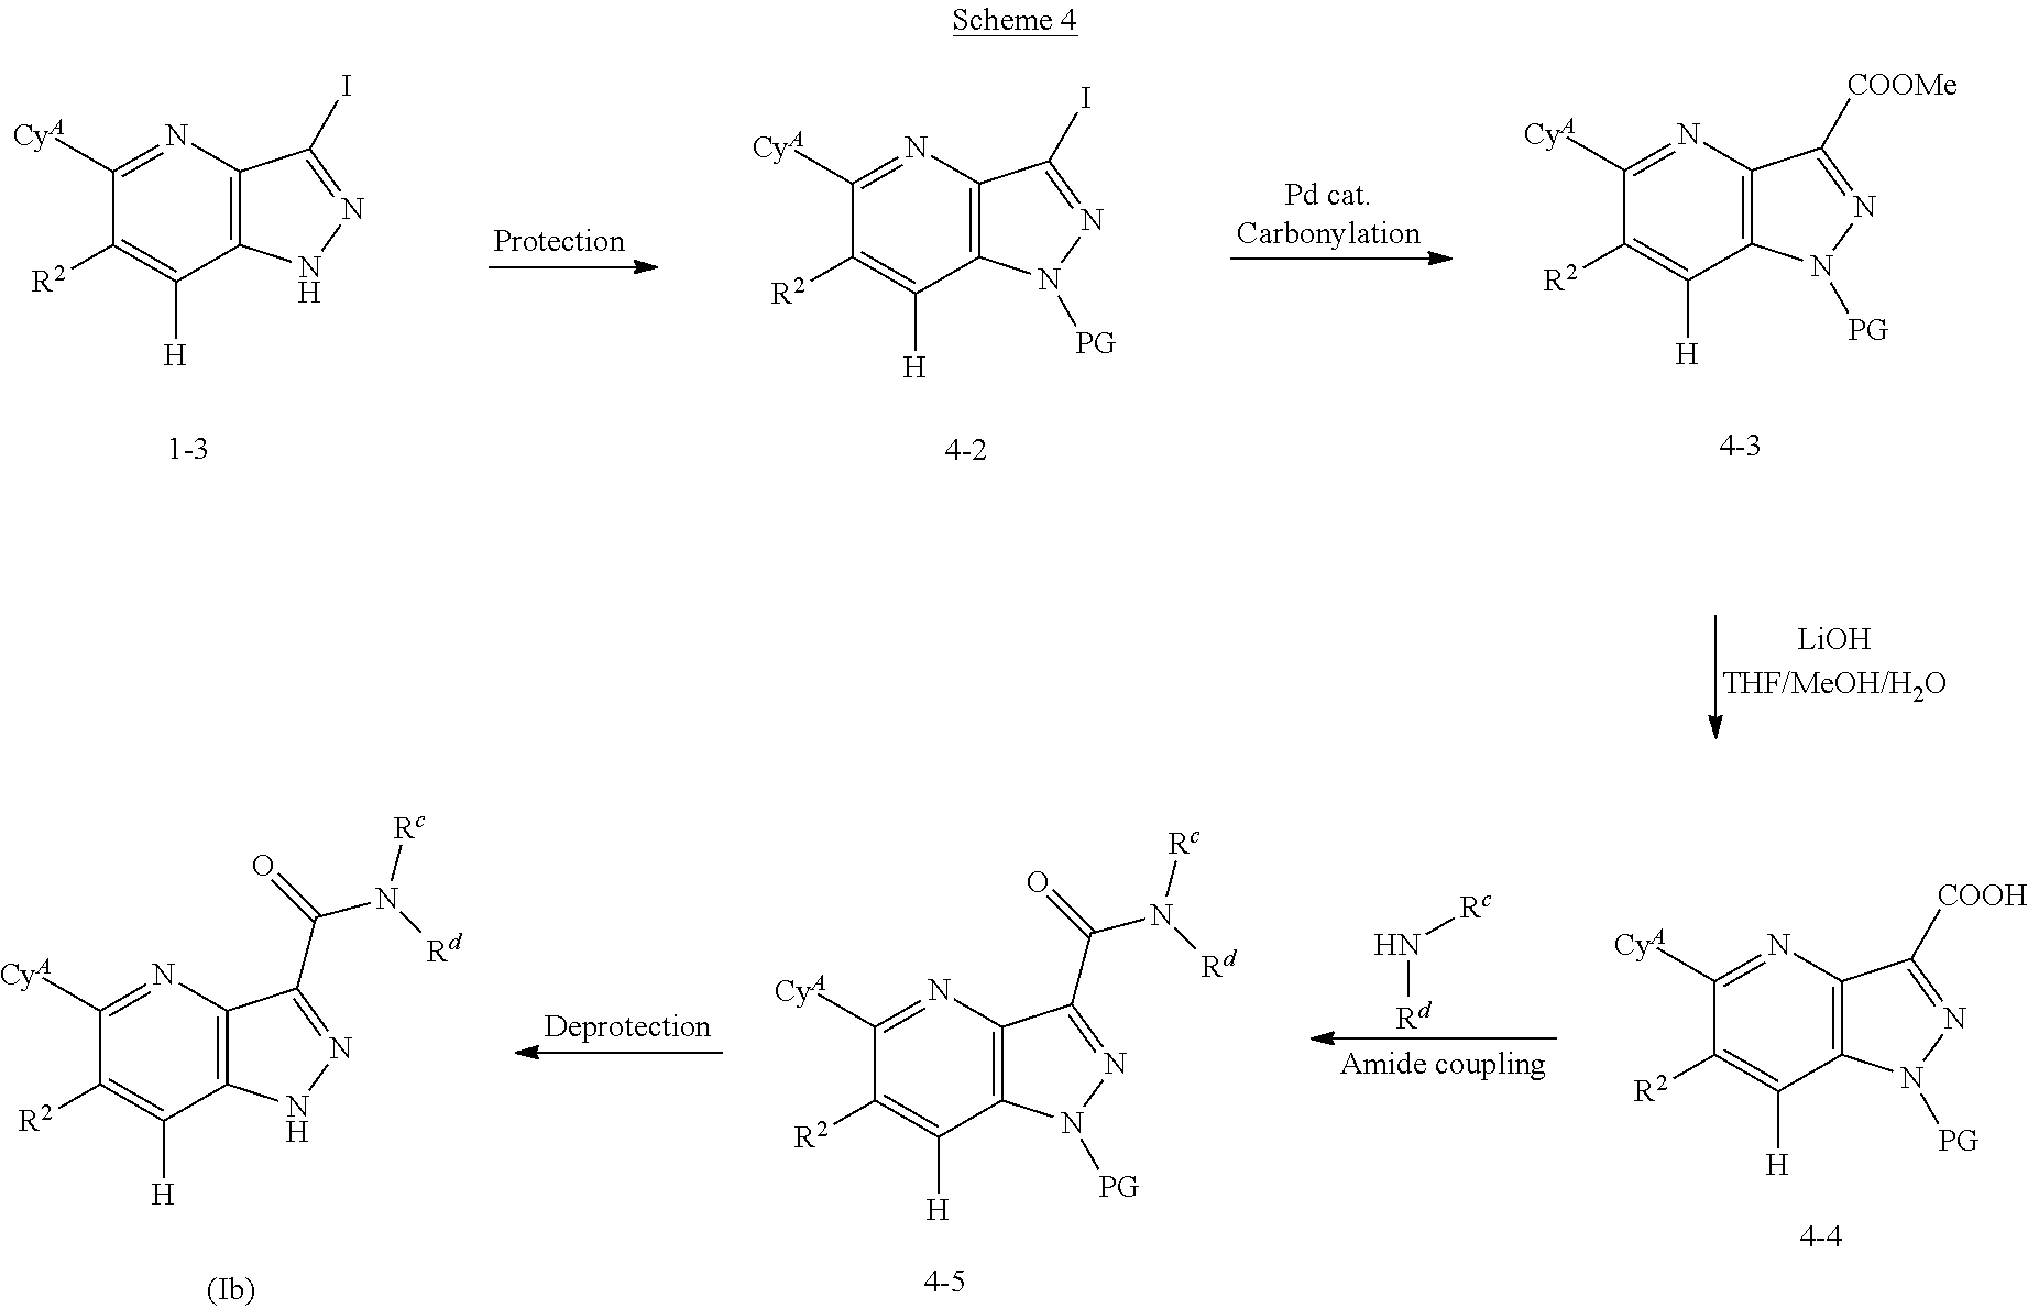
C1([CyA])=NC2=C(C([H])=C1[R2])NN=C2I.C1([CyA])=NC2=C(C([H])=C1[R2])N([PG])N=C2I.C1([CyA])=NC2=C(C([H])=C1[R2])N([PG])N=C2[COOMe].C1([CyA])=NC2=C(C([H])=C1[R2])N([PG])N=C2C(=O)N([Rd])[Rc].C1([CyA])=NC2=C(C([H])=C1[R2])N([PG])N=C2[COOH].C1([CyA])=NC2=C(C([H])=C1[R2])NN=C2C(=O)N([Rd])[Rc].N([Rd])[Rc]
